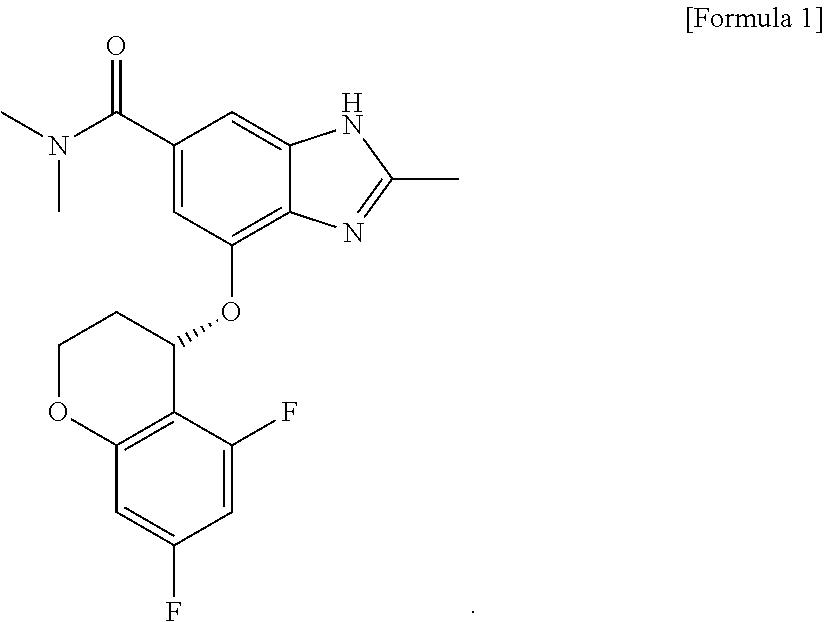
C1(C(N(C)C)=O)=CC(OC2CCOC3=C2C(F)=CC(F)=C3)=C2C(=C1)NC(C)=N2
